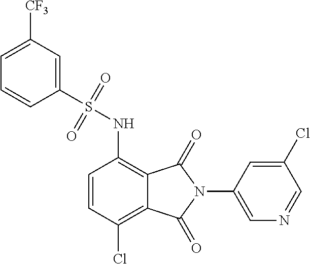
C1=CC(Cl)=C2C(=C1NS(C1=CC([CF3])=CC=C1)(=O)=O)C(=O)N(C1=CN=CC(Cl)=C1)C2=O
